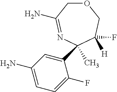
O1CC(N)=NC(C)(C2=CC(N)=CC=C2F)C(F)([H])C1
